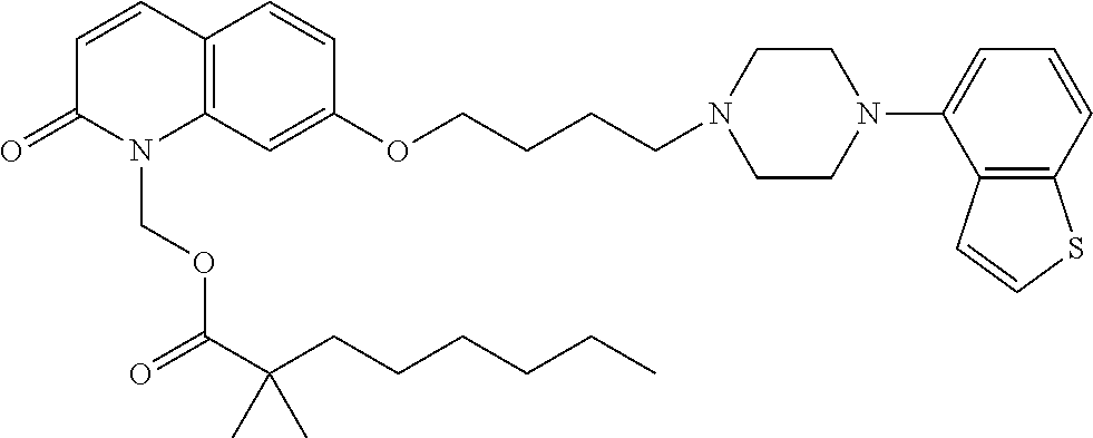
C1=CC2=C(N(COC(C(CCCCCC)(C)C)=O)C1=O)C=C(OCCCCN1CCN(C3=CC=CC4=C3C=CS4)CC1)C=C2
